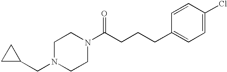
C1(CN2CCN(C(CCCC3=CC=C(Cl)C=C3)=O)CC2)CC1
